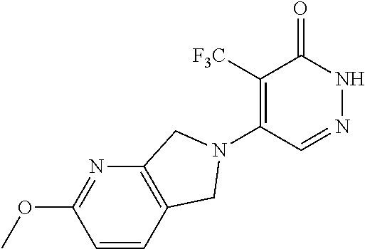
C1([F3C])=C(N2CC3=C(N=C(OC)C=C3)C2)C=NNC1=O
